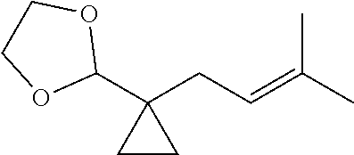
C1(C2(CC=C(C)C)CC2)OCCO1
